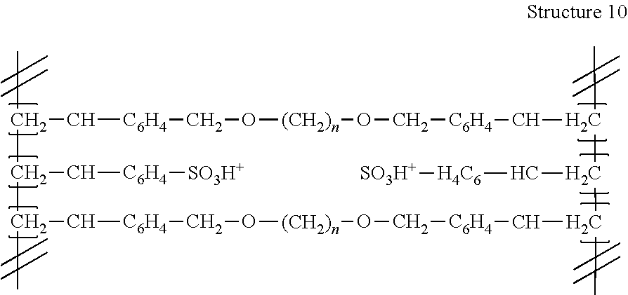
CC1C(C[C6H4][SO3H+])C(C)C[C6H4]CO[(CH2)n]OC[C6H4]CC(C)C(C[H4C6][SO3H+])C(C)C[C6H4]CO[(CH2)n]OC[C6H4]C1
